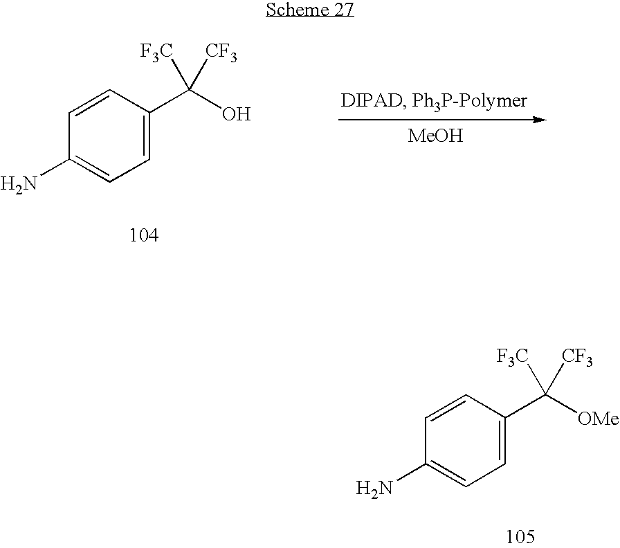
C1=CC(C(O)([F3C])[CF3])=CC=C1N.[MeOH].C1=CC(C([OMe])([F3C])[CF3])=CC=C1N
